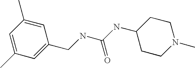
C(NC(NC1CCN(C)CC1)=O)C1=CC(C)=CC(C)=C1
